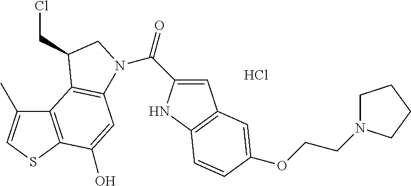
C12=C(SC=C1C)C(O)=CC1=C2C(CCl)CN1C(=O)C1=CC2=C(N1)C=CC(OCCN1CCCC1)=C2.Cl
